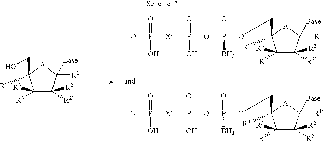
C1([R3])([R3])C([R2])([R2])C([R1])([Base])[A]C1([R4])CO.C1([R3])([R3])C([R2])([R2])C([R1])([Base])[A]C1([R4])COP(OP([X]P(O)(=O)O)(=O)O)(=O)B.C1([R3])([R3])C([R2])([R2])C([R1])([Base])[A]C1([R4])COP(OP([X]P(O)(=O)O)(=O)O)(=O)B
